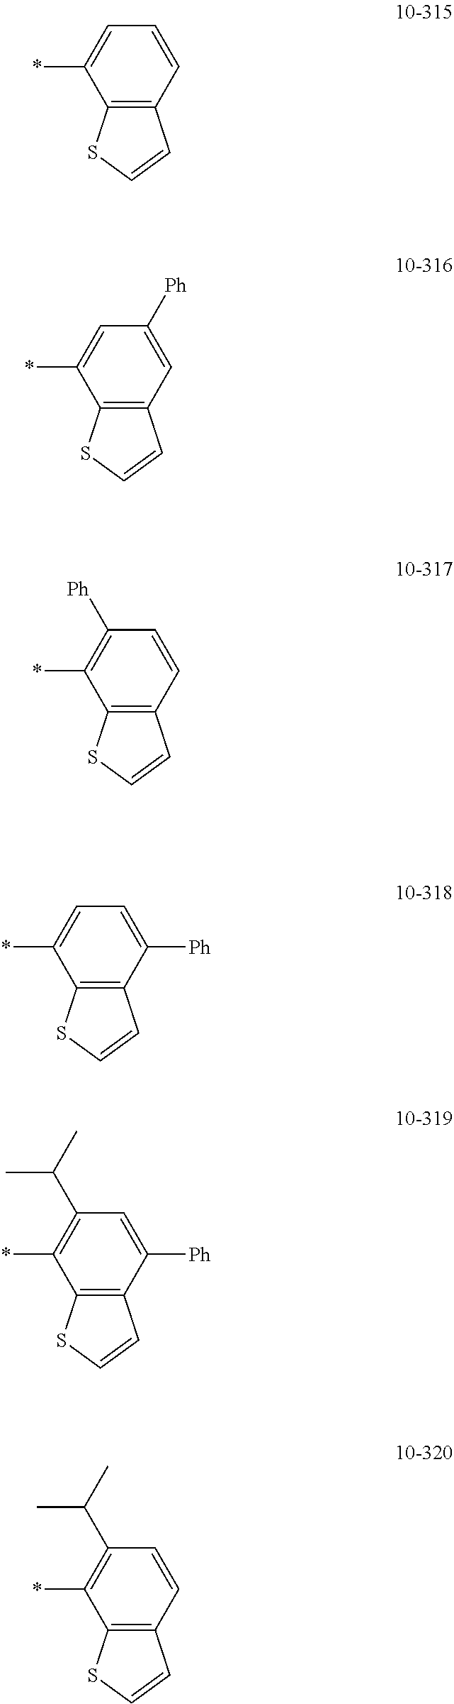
C1=CC=C(*)C2=C1C=CS2.C1=C([Ph])C=C(*)C2=C1C=CS2.C1=CC([Ph])=C(*)C2=C1C=CS2.C1([Ph])=CC=C(*)C2=C1C=CS2.C1([Ph])=CC(C(C)C)=C(*)C2=C1C=CS2.C1=CC(C(C)C)=C(*)C2=C1C=CS2
